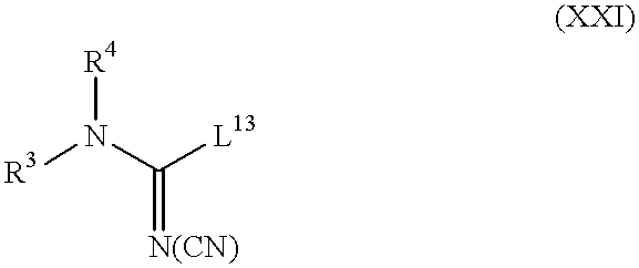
[R3]N(C([L13])=[N(CN)])[R4]
